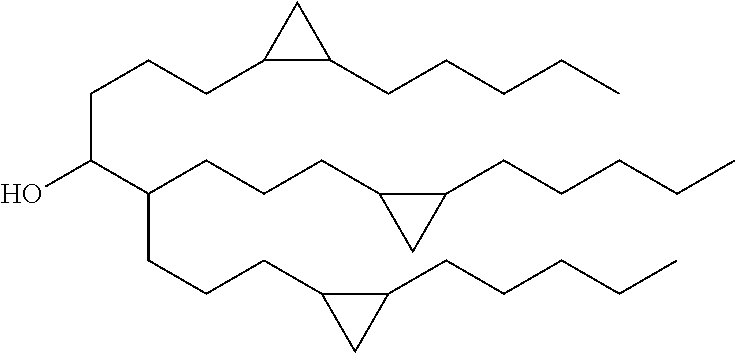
C(CCC1C(CCCCC)C1)C(O)C(CCCC1CC1CCCCC)CCCC1CC1CCCCC
